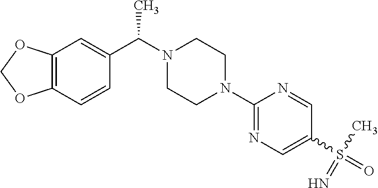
C12=C(C=C(C(C)N3CCN(C4=NC=C(S(=O)(C)=N)C=N4)CC3)C=C1)OCO2
